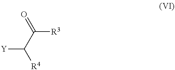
C([R3])(C([R4])[Y])=O
